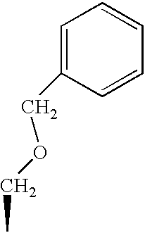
C1=C(COCC)C=CC=C1
